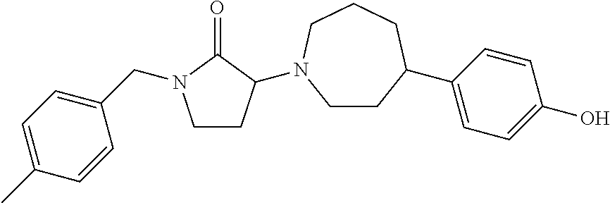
C1CC(N2CCC(C3=CC=C(O)C=C3)CCC2)C(=O)N1CC1=CC=C(C)C=C1
